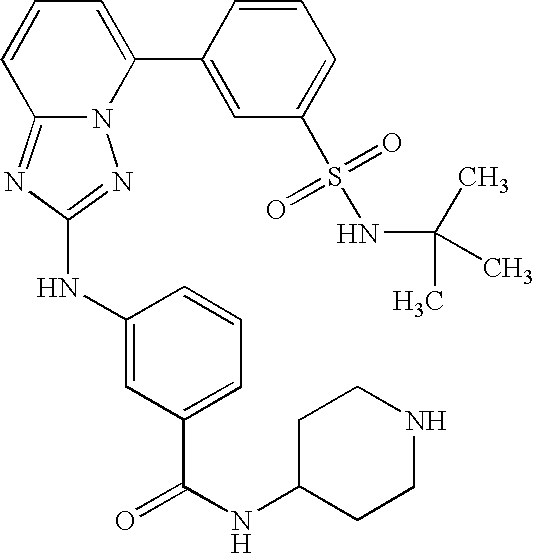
N12C(=NC(NC3=CC(C(NC4CCNCC4)=O)=CC=C3)=N1)C=CC=C2C1=CC(S(=O)(=O)NC(C)(C)C)=CC=C1
